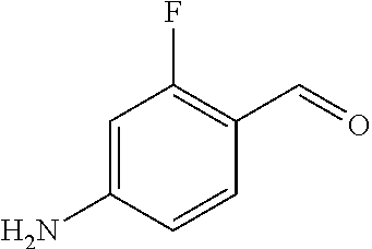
C1=C(N)C=CC(C=O)=C1F
